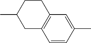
C1(C)CC2=C(CC1)C=C(C)C=C2
